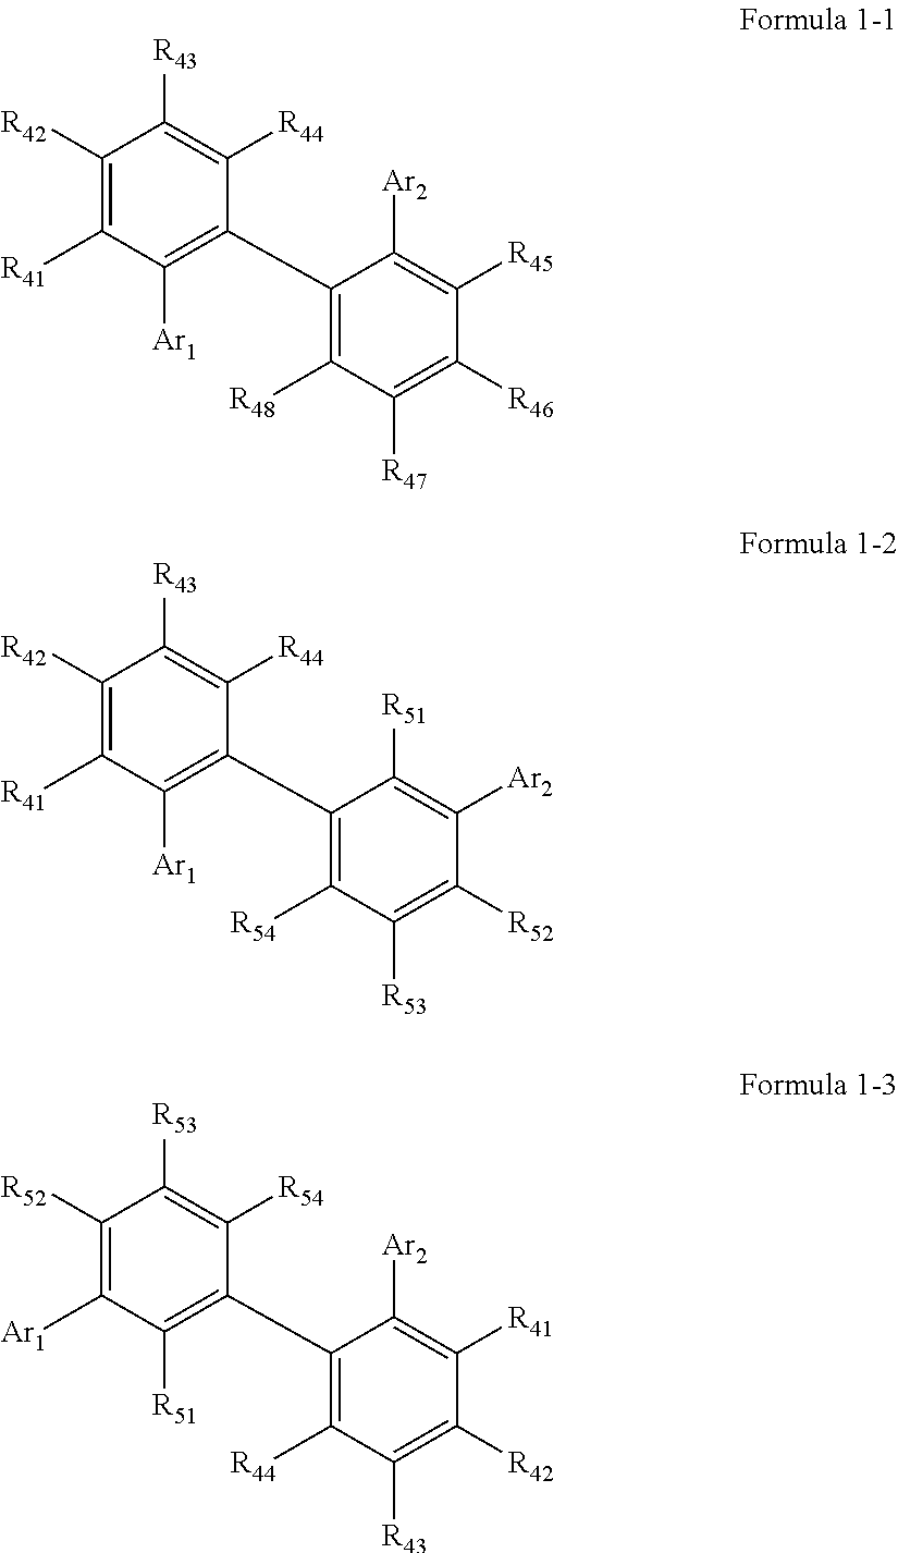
C1([R42])=C([R41])C([Ar1])=C(C2=C([R48])C([R47])=C([R46])C([R45])=C2[Ar2])C([R44])=C1[R43].C1([R42])=C([R41])C([Ar1])=C(C2=C([R54])C([R53])=C([R52])C([Ar2])=C2[R51])C([R44])=C1[R43].C1([R52])=C([Ar1])C([R51])=C(C2=C([R44])C([R43])=C([R42])C([R41])=C2[Ar2])C([R54])=C1[R53]
